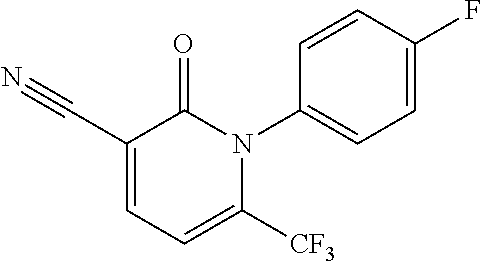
C1=CC(N2C(=O)C(C#N)=CC=C2[CF3])=CC=C1F
